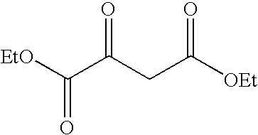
[EtO]C(C(CC([OEt])=O)=O)=O
